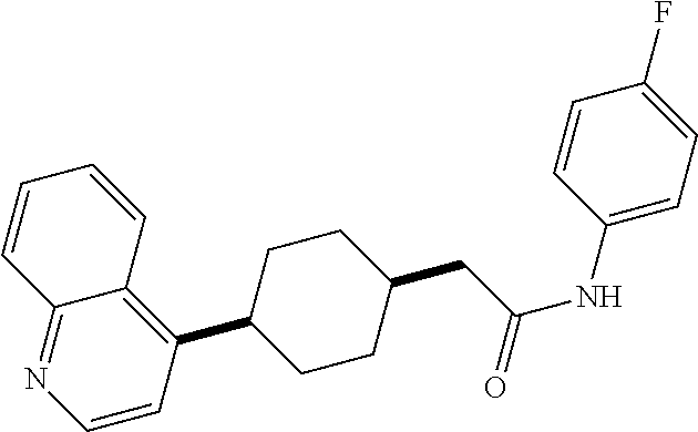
C12=NC=CC(C3CCC(CC(NC4=CC=C(F)C=C4)=O)CC3)=C1C=CC=C2
